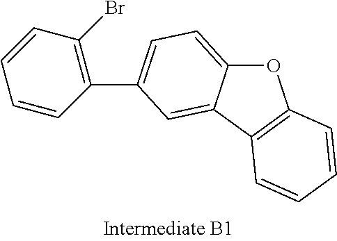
C12=CC=C(C3=C(Br)C=CC=C3)C=C1C1=C(O2)C=CC=C1
